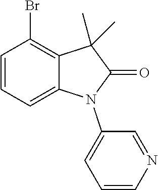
BrC1=C2C(=CC=C1)N(C1=CC=CN=C1)C(=O)C2(C)C
